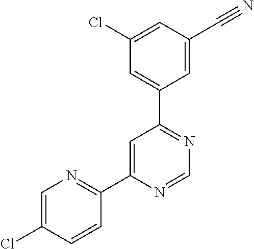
C1(C2=NC=C(Cl)C=C2)=CC(C2=CC(Cl)=CC(C#N)=C2)=NC=N1
